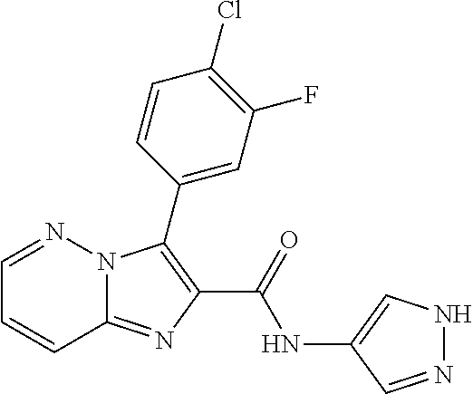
C12=NC(C(=O)NC3=CNN=C3)=C(C3=CC(F)=C(Cl)C=C3)N1N=CC=C2
